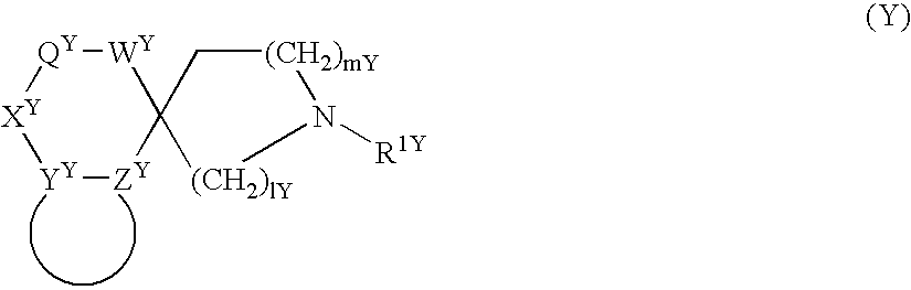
[YY]1[ZY]C2([WY][QY][XY]1)[(CH2)lY]N([R1Y])[(CH2)mY]C2
